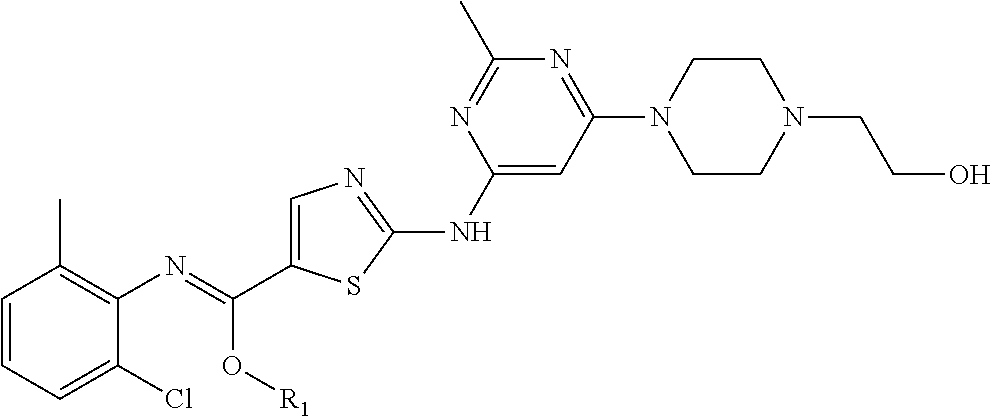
C1=CC=C(Cl)C(N=C(O[R1])C2=CN=C(NC3=CC(N4CCN(CCO)CC4)=NC(C)=N3)S2)=C1C
